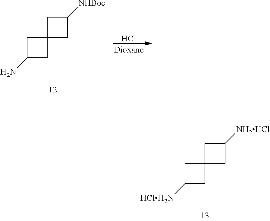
C1C2(CC1[NH2HCl])CC([HClH2N])C2.C1C2(CC1[NHBoc])CC(N)C2.Cl
